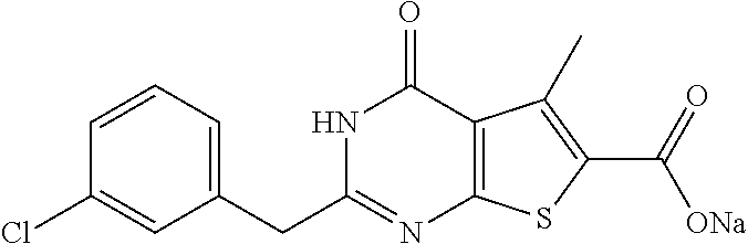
N1C(CC2=CC=CC(Cl)=C2)=NC2=C(C1=O)C(C)=C(C(=O)[ONa])S2
